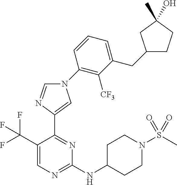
N1(C2=C([CF3])C(CC3CCC(C)(O)C3)=CC=C2)C=NC(C2=NC(NC3CCN(S(C)(=O)=O)CC3)=NC=C2C(F)(F)F)=C1
